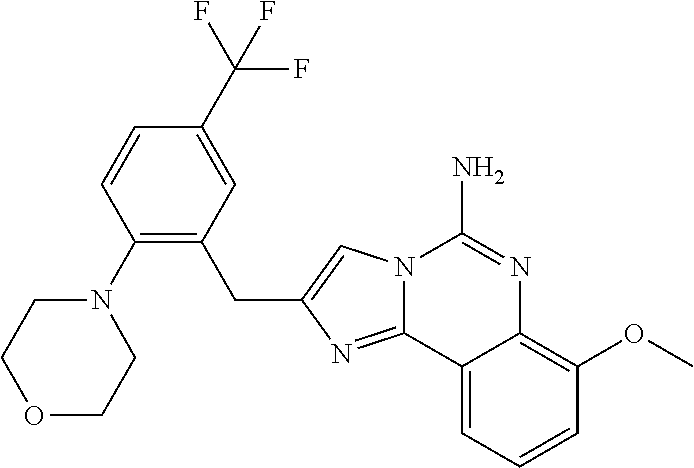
N12C(=NC(CC3=C(N4CCOCC4)C=CC(C(F)(F)F)=C3)=C1)C1=CC=CC(OC)=C1N=C2N
